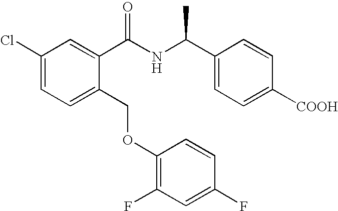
C1(Cl)=CC=C(COC2=C(F)C=C(F)C=C2)C(C(NC(C2=CC=C([COOH])C=C2)C)=O)=C1
